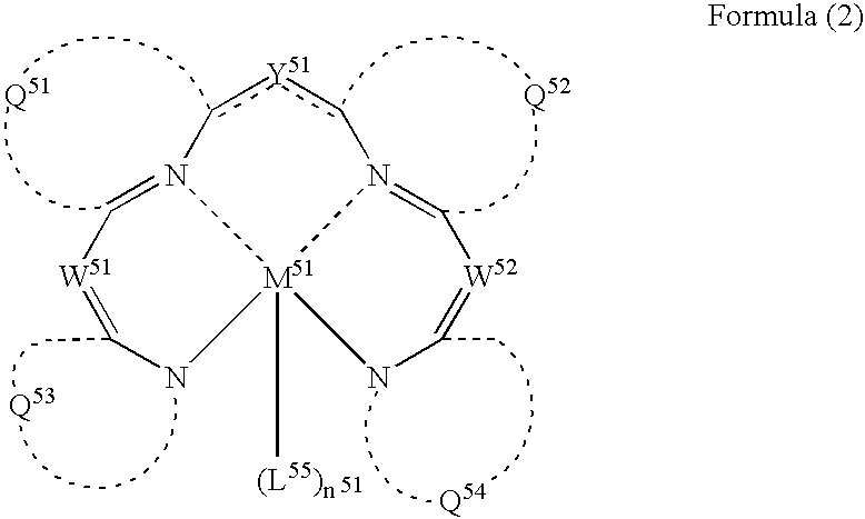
c1[Y51]cN2=C[W52]=C(C)N[M51]23([(L55)n])N1=C[W51]=C(C)N3.[Q53]
